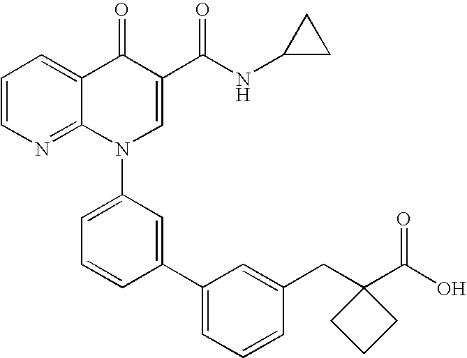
C1=CN=C2C(=C1)C(=O)C(C(NC1CC1)=O)=CN2C1=CC=CC(C2=CC=CC(CC3(C(O)=O)CCC3)=C2)=C1
